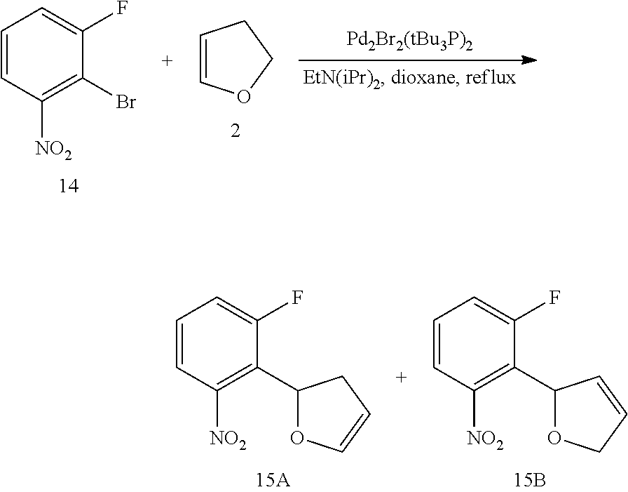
C1=CC([NO2])=C(Br)C(F)=C1.C1=COCC1.C1=CC([NO2])=C(C2OC=CC2)C(F)=C1.C1=CC([NO2])=C(C2OCC=C2)C(F)=C1
